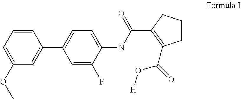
C1=CC=C(OC)C=C1C1=CC=C(NC(=O)C2=C(C(=O)O[H])CCC2)C(F)=C1
